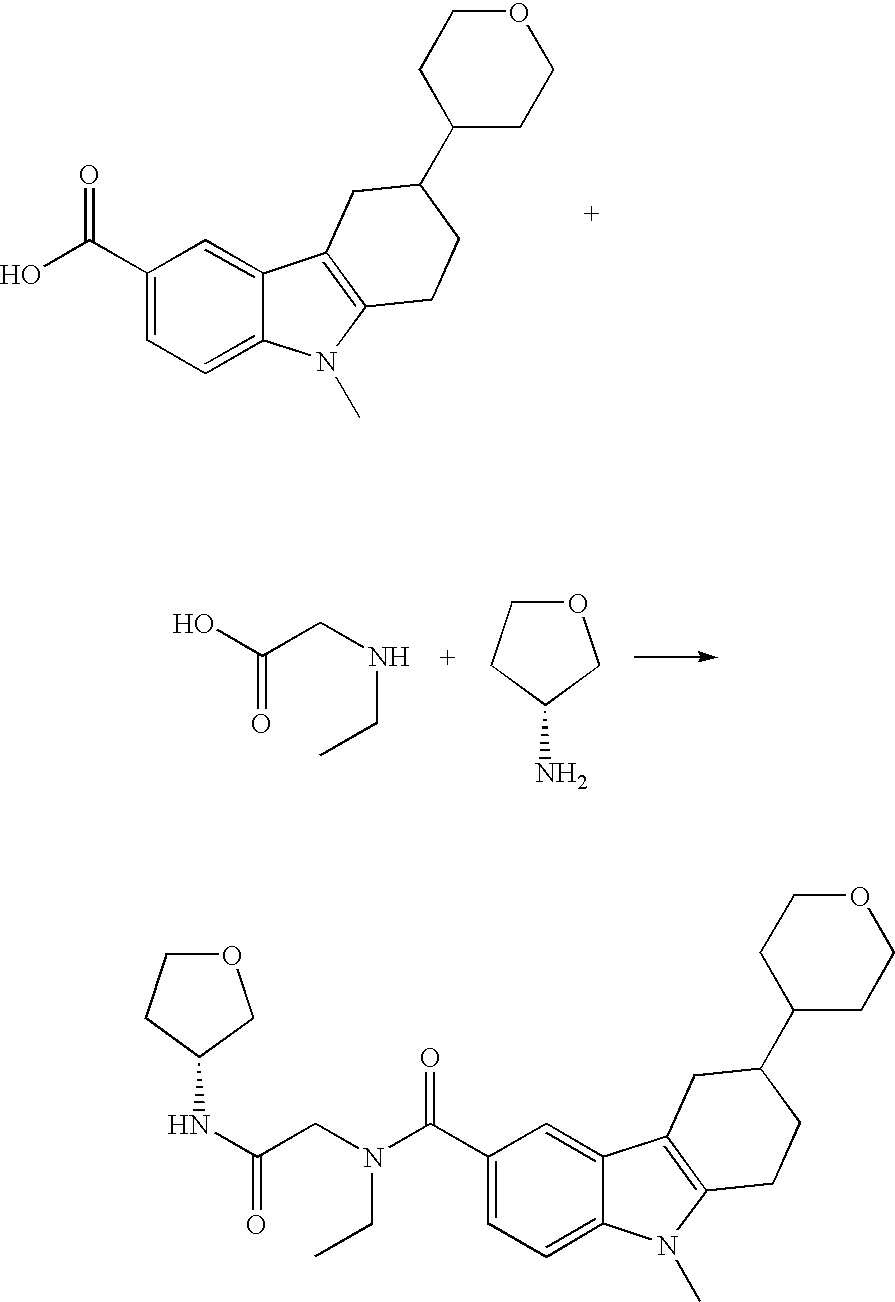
C1(C(O)=O)=CC=C2C(=C1)C1=C(N2C)CCC(C2CCOCC2)C1.O=C(O)CNCC.C1(N)COCC1.C1(C(N(CC(NC2COCC2)=O)CC)=O)=CC=C2C(=C1)C1=C(N2C)CCC(C2CCOCC2)C1
